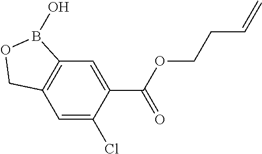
C12=C(C=C(Cl)C(C(OCCC=C)=O)=C1)COB2O
